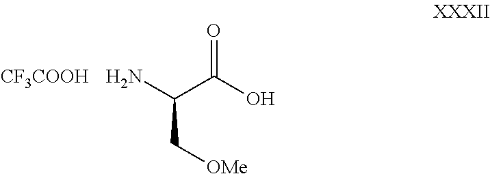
NC(C(O)=O)C[OMe].[CF3COOH]
